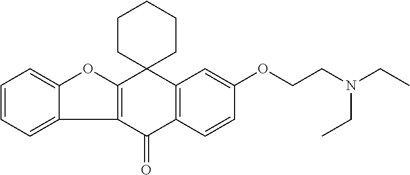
C1=CC=C2C(=C1)OC1=C2C(=O)C2=C(C13CCCCC3)C=C(OCCN(CC)CC)C=C2
